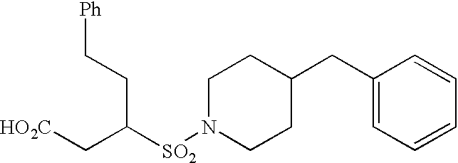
[Ph]CCC(C[HO2C])[SO2]N1CCC(CC2=CC=CC=C2)CC1
